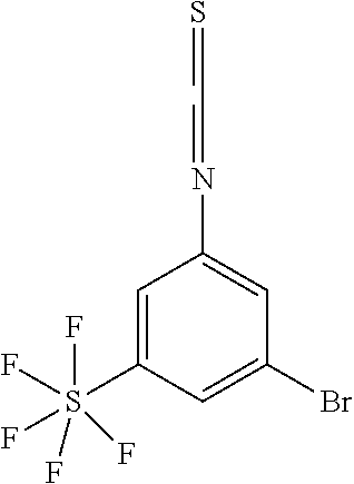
C1=C(S(F)(F)(F)(F)F)C=C(Br)C=C1N=CC=S
